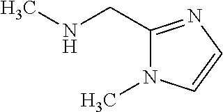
C1(CNC)=NC=CN1C
